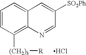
C1=CC([(CH2)3][R])=C2C(=C1)C=C([SO2Ph])C=N2.Cl
